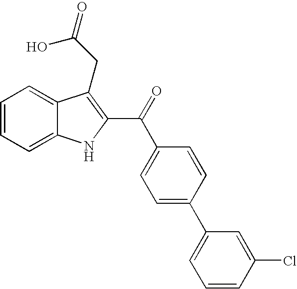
C1=CC=C2C(=C1)C(CC(=O)O)=C(C(=O)C1=CC=C(C3=CC=CC(Cl)=C3)C=C1)N2
